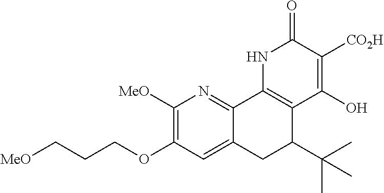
C12=CC(OCCC[MeO])=C([MeO])N=C1C1=C(C(C(C)(C)C)C2)C(O)=C([CO2H])C(=O)N1
